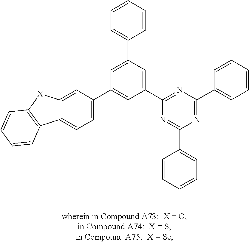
C12=CC=C(C3=CC(C4=NC(C5=CC=CC=C5)=NC(C5=CC=CC=C5)=N4)=CC(C4=CC=CC=C4)=C3)C=C1[X]C1=C2C=CC=C1
